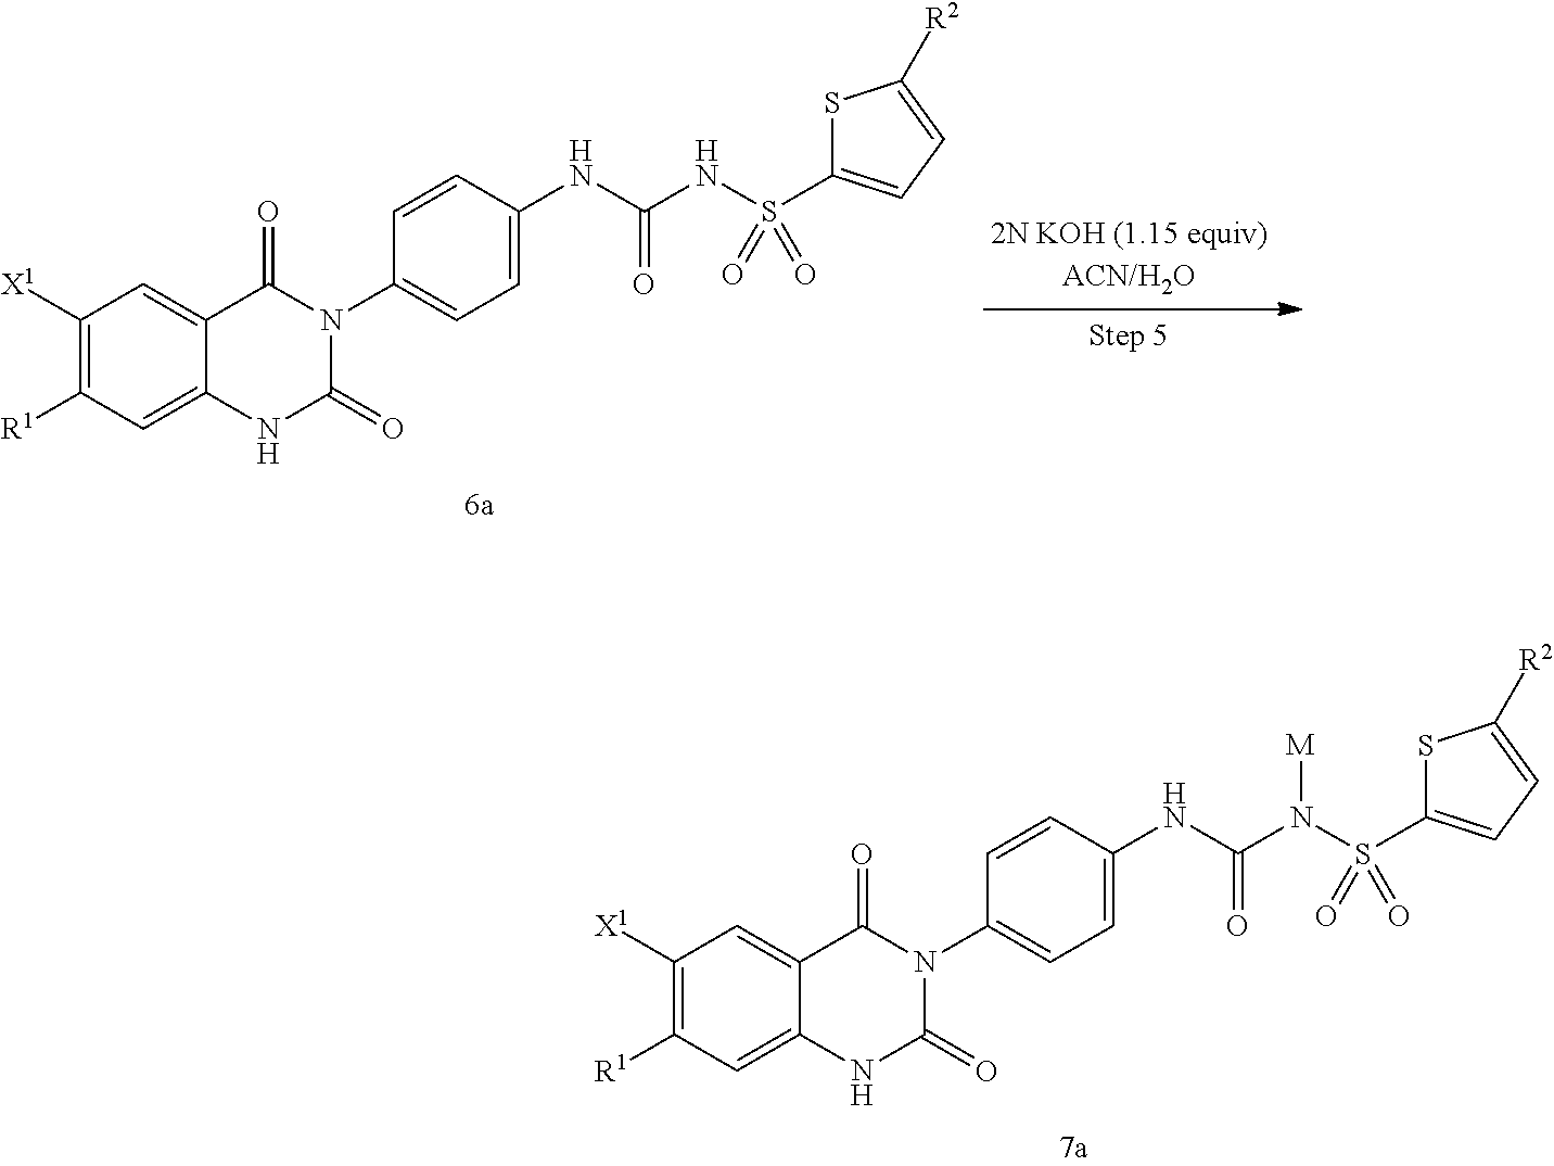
C1([X1])=C([R1])C=C2C(=C1)C(=O)N(C1=CC=C(NC(NS(C3=CC=C([R2])S3)(=O)=O)=O)C=C1)C(=O)N2.C1([X1])=C([R1])C=C2C(=C1)C(=O)N(C1=CC=C(NC(N(S(C3=CC=C([R2])S3)(=O)=O)[M])=O)C=C1)C(=O)N2
